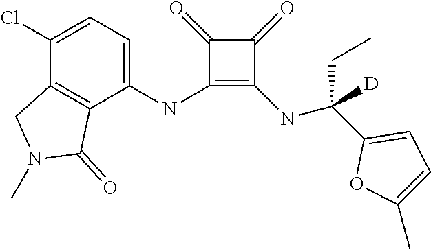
C1(NC2=CC=C(Cl)C3=C2C(=O)N(C)C3)=C(NC(C2=CC=C(C)O2)(CC)[D])C(=O)C1=O
